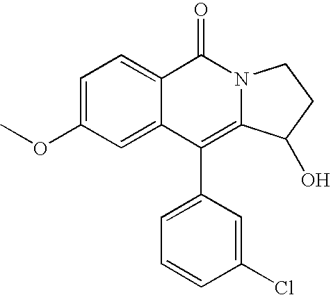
C1=C(OC)C=C2C(=C1)C(=O)N1C(=C2C2=CC=CC(Cl)=C2)C(O)CC1
